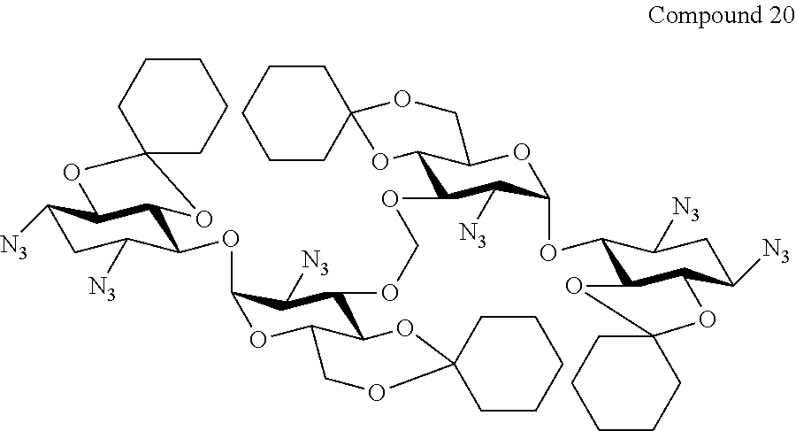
C1CCC2(CC1)OC1C(OC3OC4C(C(OCOC5C6C(OC(OC7C8C(C([N3])CC7[N3])OC7(CCCCC7)O8)C5[N3])COC5(CCCCC5)O6)C3[N3])OC3(OC4)CCCCC3)C([N3])CC([N3])C1O2
